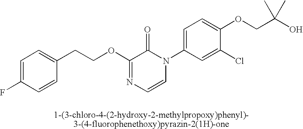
C1(CCOC2=NC=CN(C3=CC=C(OCC(O)(C)C)C(Cl)=C3)C2=O)=CC=C(F)C=C1
